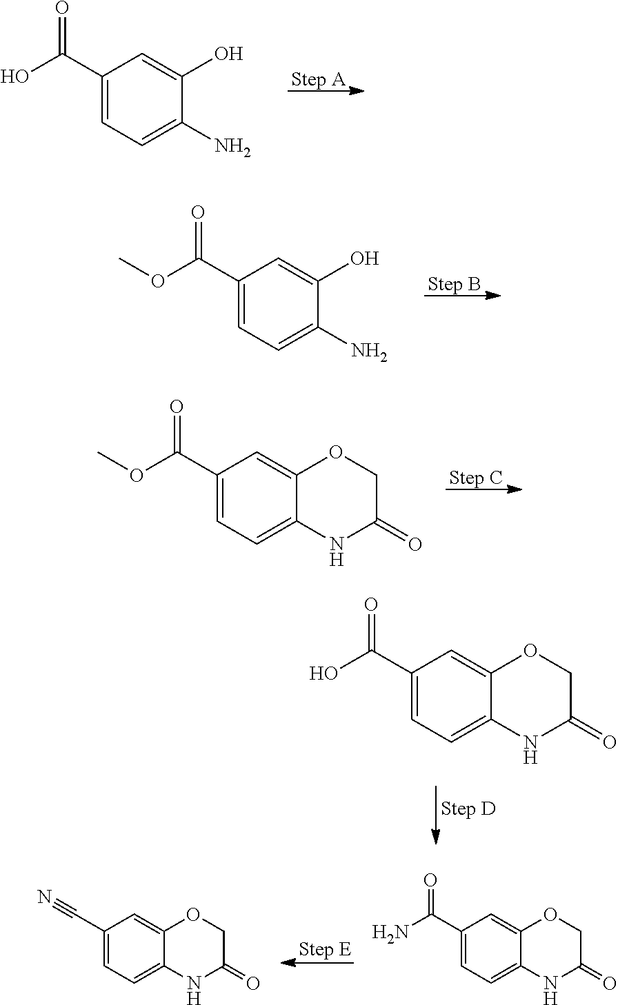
C1(C(O)=O)=CC=C(N)C(O)=C1.C1(C(OC)=O)=CC=C(N)C(O)=C1.C1(C(OC)=O)=CC=C2C(=C1)OCC(=O)N2.C1(C(O)=O)=CC=C2C(=C1)OCC(=O)N2.C1(C(N)=O)=CC=C2C(=C1)OCC(=O)N2.C1(C#N)=CC=C2C(=C1)OCC(=O)N2
